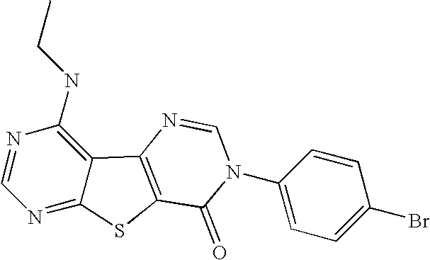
C1=NC(NCC)=C2C(=N1)SC1=C2N=CN(C2=CC=C(Br)C=C2)C1=O
